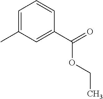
C1=C(C)C=C(C(OCC)=O)C=C1
